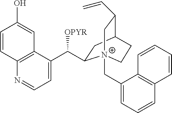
C1=C(C([OPYR])C2CC3C(C=C)C[N+]2(CC2=CC=CC4=C2C=CC=C4)CC3)C2=C(N=C1)C=CC(O)=C2
